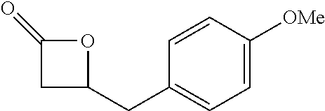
C1(CC2OC(=O)C2)=CC=C([OMe])C=C1
